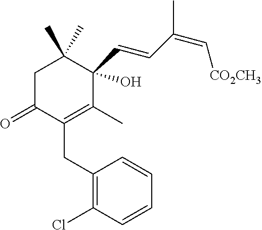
C1(CC2=C(C)C(C=CC(C)=C[CO2CH3])(O)C(C)(C)CC2=O)=C(Cl)C=CC=C1
